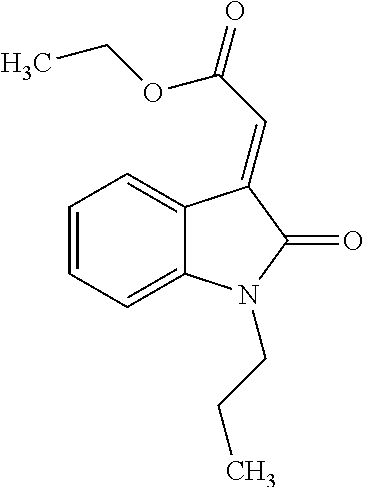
C12=CC=CC=C1N(CCC)C(=O)C2=CC(=O)OCC
